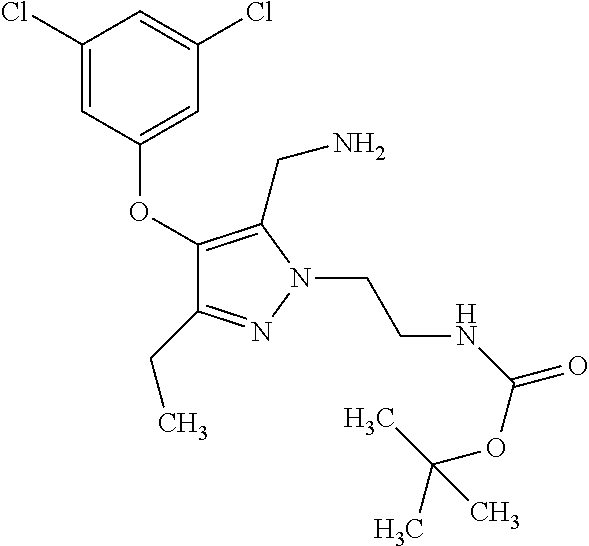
C1(OC2=CC(Cl)=CC(Cl)=C2)=C(CN)N(CCNC(=O)OC(C)(C)C)N=C1CC
